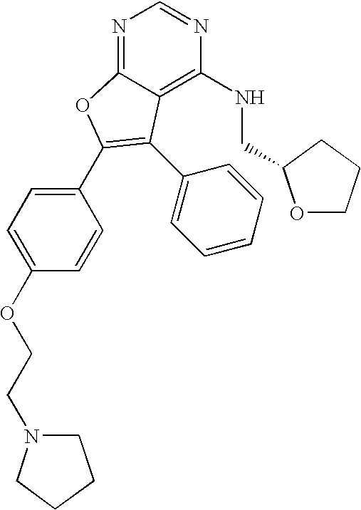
N1=C2C(=C(NCC3OCCC3)N=C1)C(C1=CC=CC=C1)=C(C1=CC=C(OCCN3CCCC3)C=C1)O2
